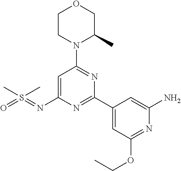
O1CCN(C2=NC(C3=CC(OCC)=NC(N)=C3)=NC(N=S(=O)(C)C)=C2)C(C)C1
